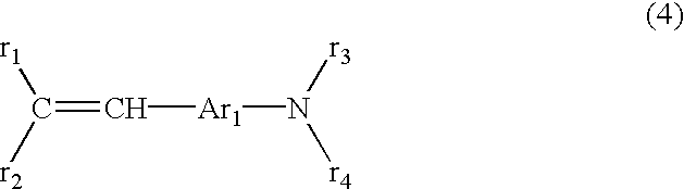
C(=C[Ar1]N([r3])[r4])([r1])[r2]
